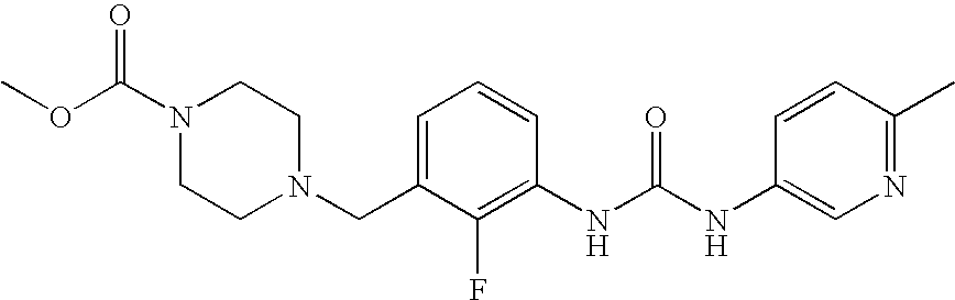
N1(C(OC)=O)CCN(CC2=CC=CC(NC(NC3=CN=C(C)C=C3)=O)=C2F)CC1
